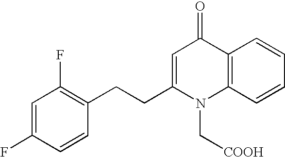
C1=C(F)C=CC(CCC2=CC(=O)C3=C(N2C[COOH])C=CC=C3)=C1F
